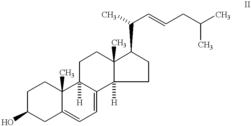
C1C(O)CC2=CC=C3C([H])(C2(C)C1)CCC1(C)C3([H])CCC1C(C=CCC(C)C)C
